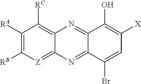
C1([RA])=C([RB])[Z]=C2C(=C1[RC])N=C1C(=N2)C(Br)=CC([X])=C1O
